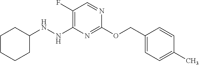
C1(COC2=NC(NNC3CCCCC3)=C(F)C=N2)=CC=C(C)C=C1
